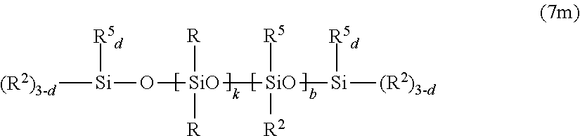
[Si]([(R2)3-d])([R5d])O[SiO]([R])([R])[SiO]([R5])([R2])[Si]([R5d])[(R2)3-d]
